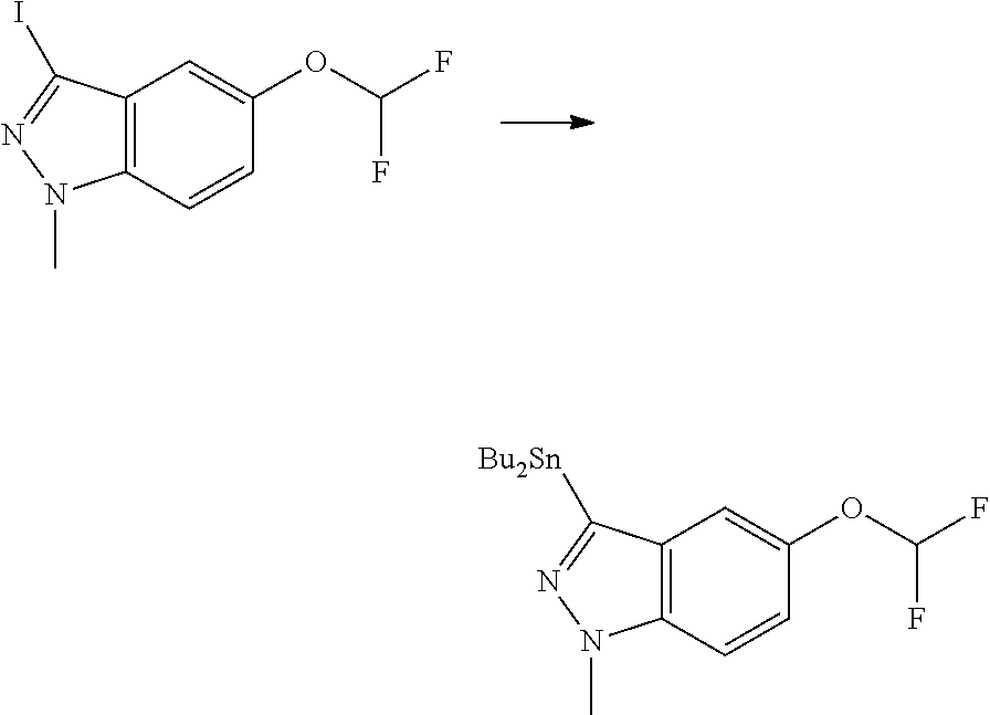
C12=C(C=CC(OC(F)F)=C1)N(C)N=C2I.C12=C(C=CC(OC(F)F)=C1)N(C)N=C2[Bu2Sn]
